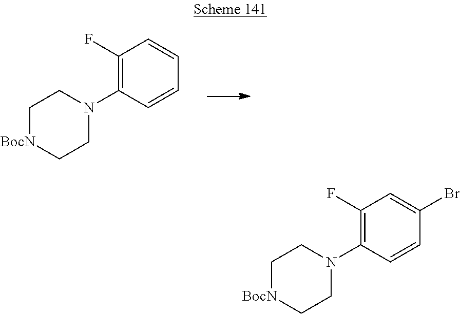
C1(F)=C(N2CC[BocN]CC2)C=CC=C1.C1(F)=C(N2CC[BocN]CC2)C=CC(Br)=C1
